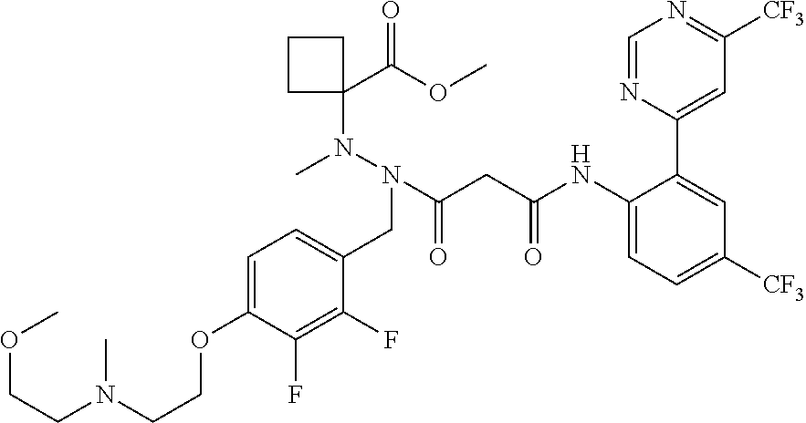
C1(NC(CC(N(N(C2(C(=O)OC)CCC2)C)CC2=CC=C(OCCN(C)CCOC)C(F)=C2F)=O)=O)=CC=C([CF3])C=C1C1=CC([CF3])=NC=N1
